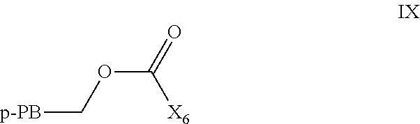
[p-PB]COC(=O)[X6]
